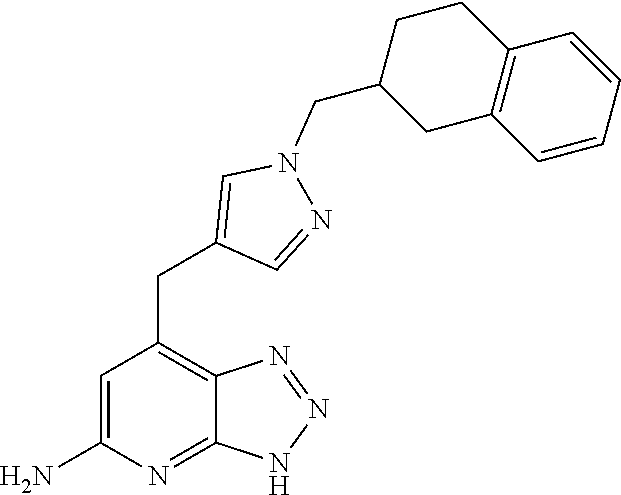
C1=C(N)N=C2C(=C1CC1=CN(CC3CC4=C(CC3)C=CC=C4)N=C1)N=NN2
